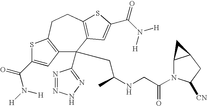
C12=C(CCC3=C(C=C(C(N([H])[H])=O)S3)C1(C1=NNN=N1)CC(NCC(=O)N1C3C(CC1[CN])C3)C)SC(C(=O)N([H])[H])=C2
